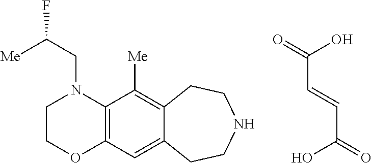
C1COC2=C(N1CC([Me])F)C([Me])=C1C(=C2)CCNCC1.OC(=O)C=CC(O)=O
